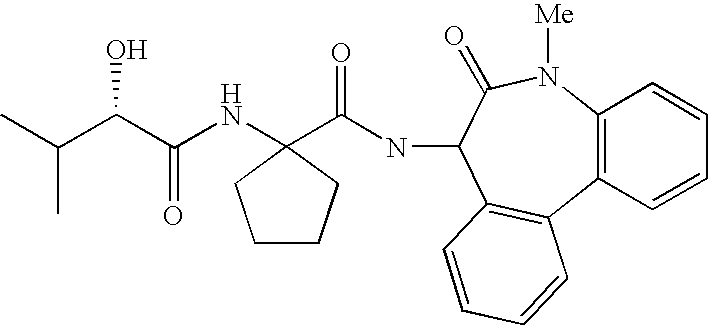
C12=C(N([Me])C(=O)C(NC(=O)C3(NC(C(C(C)C)O)=O)CCCC3)C3=C1C=CC=C3)C=CC=C2
